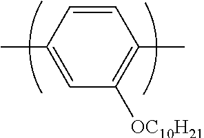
C1=CC(C)=CC([OC10H21])=C1C
